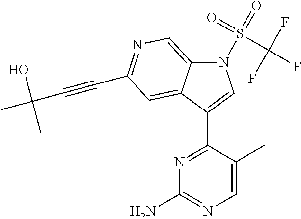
N1=C(C2=CN(S(=O)(=O)C(F)(F)F)C3=CN=C(C#CC(C)(O)C)C=C32)C(C)=CN=C1N
